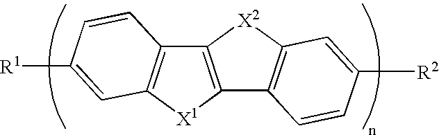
C12=C([X1]C3=C1[X2]C1=C3C=CC([R2])=C1)C=C([R1])C=C2
